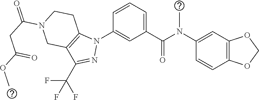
C1(N(C(C2=CC=CC(N3C4=C(C(C(F)(F)F)=N3)CN(C(CC(=O)OC)=O)CC4)=C2)=O)C)=CC2=C(C=C1)OCO2
